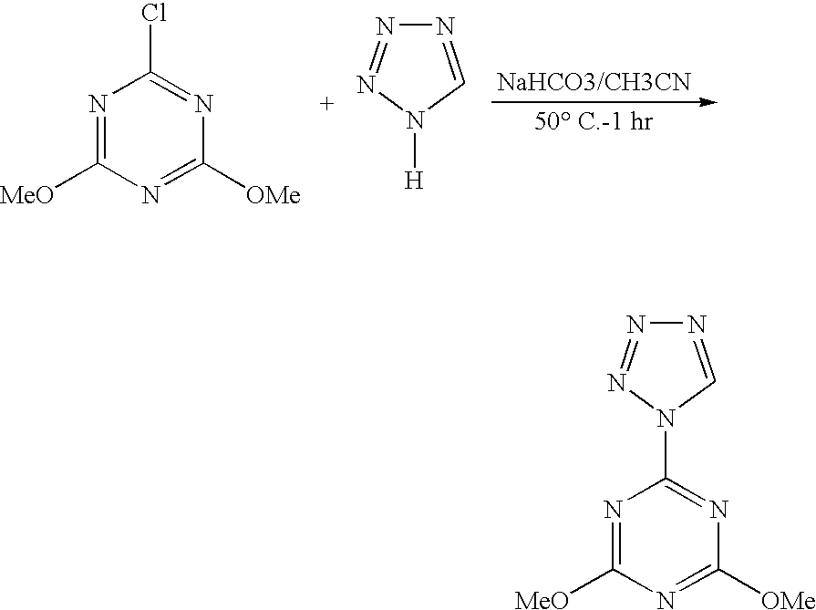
N1=C([MeO])N=C([OMe])N=C1Cl.N1=CN([H])N=N1.N1=C([MeO])N=C([OMe])N=C1N1N=NN=C1
